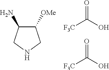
O=C(O)[F3C].O=C(O)[F3C].N1CC([OMe])C(N)C1
